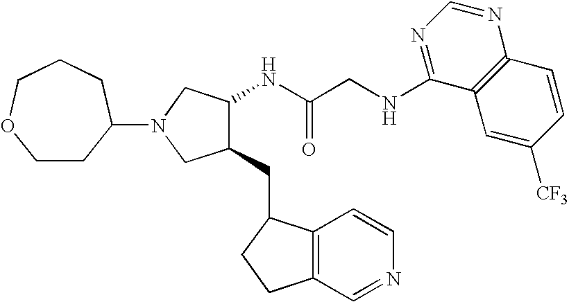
C(C(NC1C(CC2C3=C(C=NC=C3)CC2)CN(C2CCOCCC2)C1)=O)NC1=NC=NC2=C1C=C([CF3])C=C2
